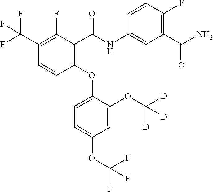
C1(F)=C(C(F)(F)F)C=CC(OC2=CC=C(OC(F)(F)F)C=C2OC([D])([D])[D])=C1C(NC1=CC(C(N)=O)=C(F)C=C1)=O
